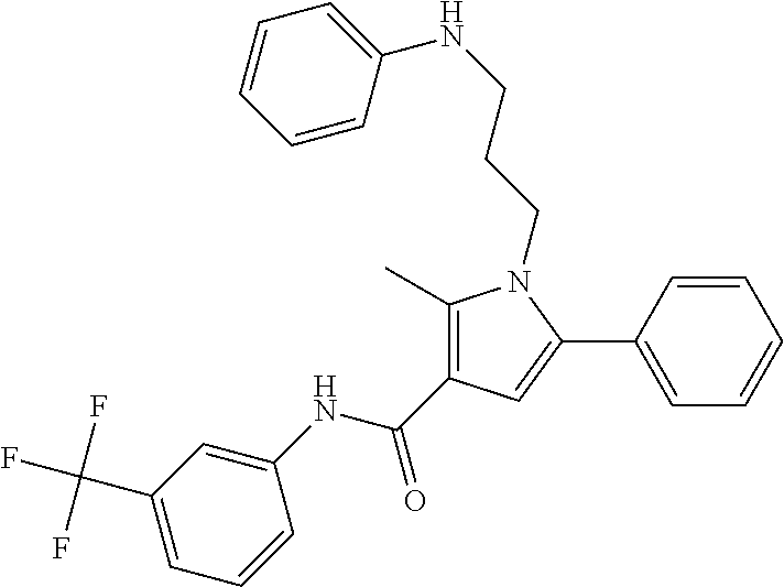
C1(C)=C(C(NC2=CC(C(F)(F)F)=CC=C2)=O)C=C(C2=CC=CC=C2)N1CCCNC1=CC=CC=C1
